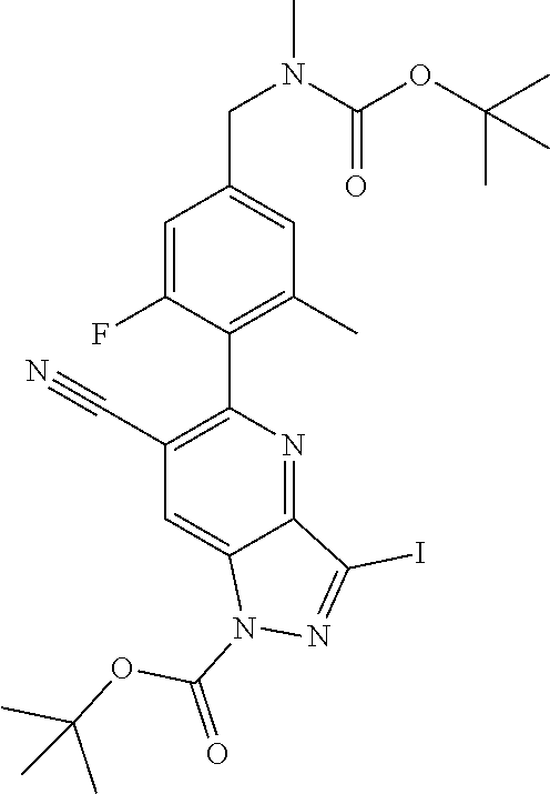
C1=C(F)C(C2=C(C#N)C=C3C(=N2)C(I)=NN3C(OC(C)(C)C)=O)=C(C)C=C1CN(C)C(OC(C)(C)C)=O
